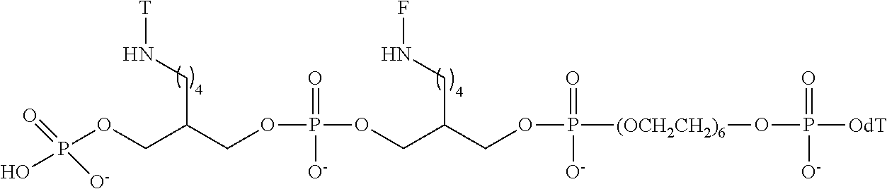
[T]NCC(COP(=O)([O-])O)COP(=O)([O-])OCC(CNF)COP(=O)([O-])[(OCH2CH2)6]OP(=O)([O-])[OdT]
